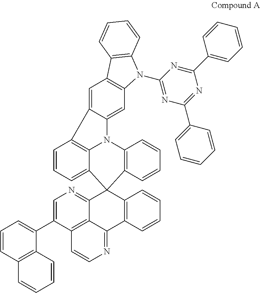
C1=C2C(=CC3=C1C1=C(N3C3=NC(C4=CC=CC=C4)=NC(C4=CC=CC=C4)=N3)C=CC=C1)N1C3=C2C=CC=C3C2(C3=C1C=CC=C3)C1=NC=C(C3=CC=CC4=C3C=CC=C4)C3=C1C(=NC=C3)C1=C2C=CC=C1
